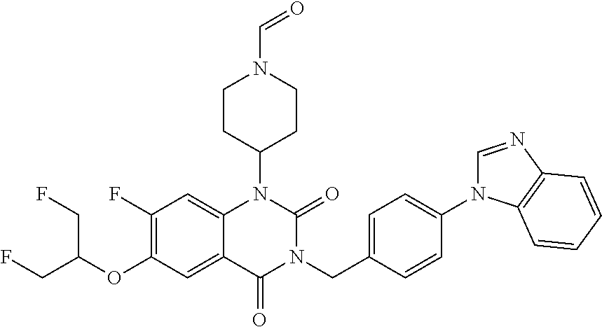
C1(F)=C(OC(CF)CF)C=C2C(=C1)N(C1CCN(C=O)CC1)C(=O)N(CC1=CC=C(N3C=NC4=C3C=CC=C4)C=C1)C2=O
